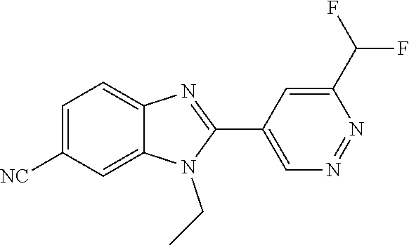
C1=C([NC])C=C2C(=C1)N=C(C1=CN=NC(C(F)F)=C1)N2CC
